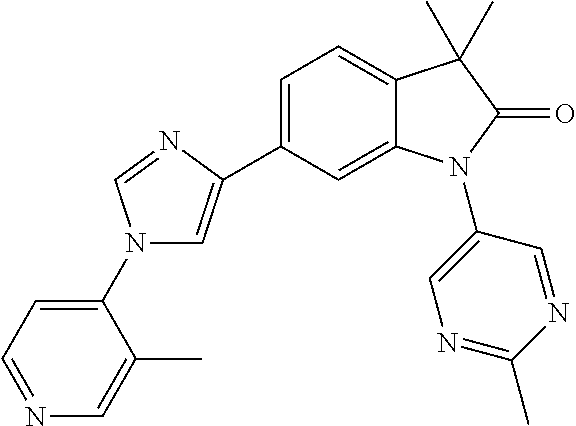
N1(C2=CC=NC=C2C)C=C(C2=CC=C3C(=C2)N(C2=CN=C(C)N=C2)C(=O)C3(C)C)N=C1
